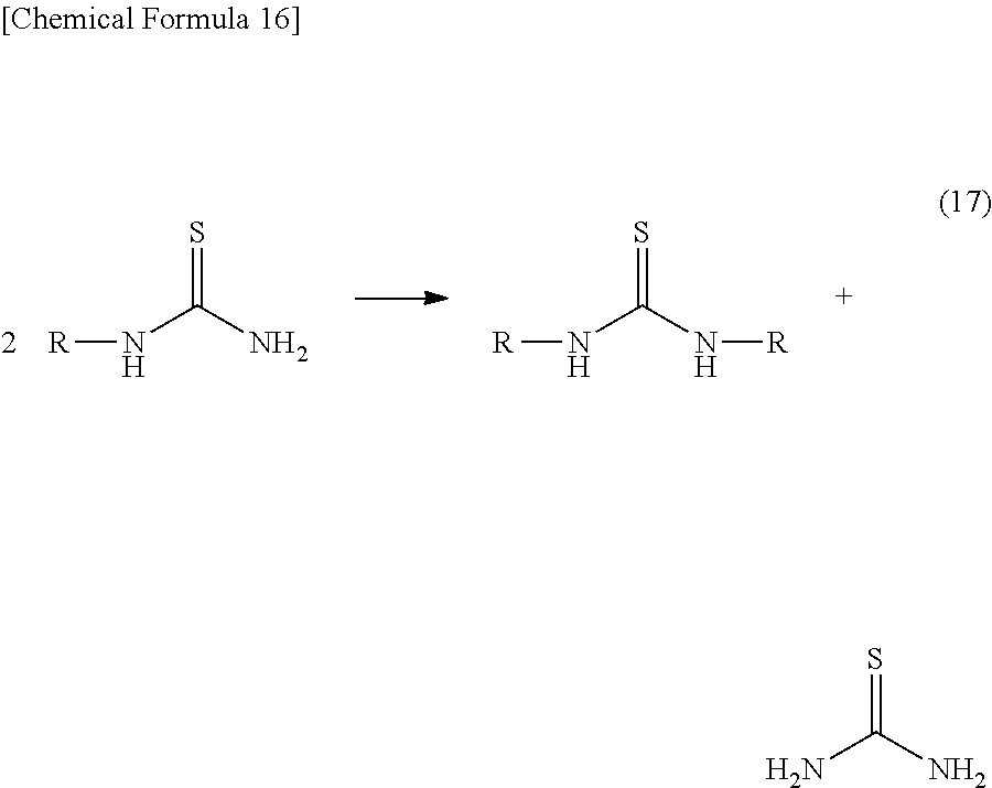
[R]NC(N)=S.[R]NC(N[R])=S.NC(N)=S
